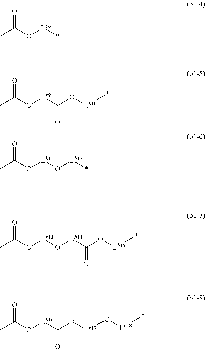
CC(O[Lb8]*)=O.CC(O[Lb9]C(=O)O[Lb10]*)=O.CC(O[Lb11]O[Lb12]*)=O.CC(O[Lb13]O[Lb14]C(=O)O[Lb15]*)=O.CC(O[Lb16]C(O[Lb17]O[Lb18]*)=O)=O
